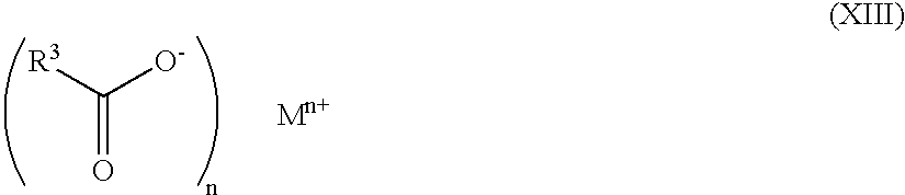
C(=O)([R3])[O-].[Mn]
